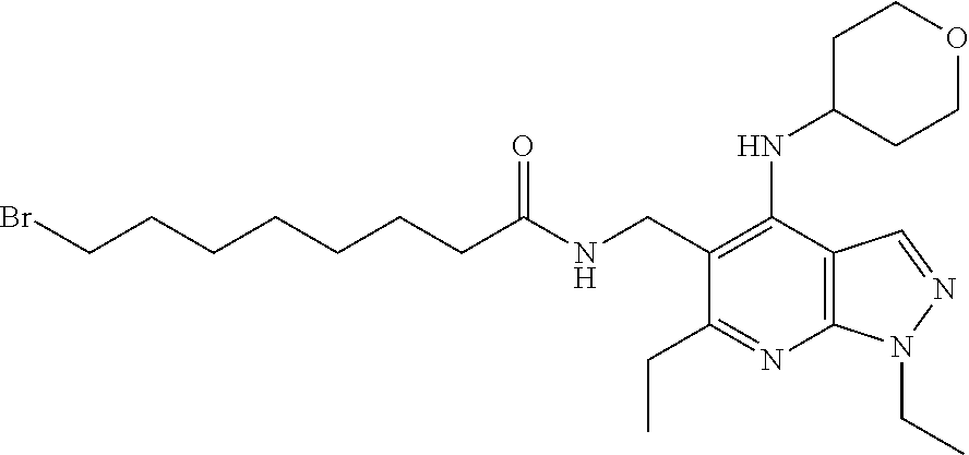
BrCCCCCCCC(NCC1=C(NC2CCOCC2)C2=C(N=C1CC)N(CC)N=C2)=O
